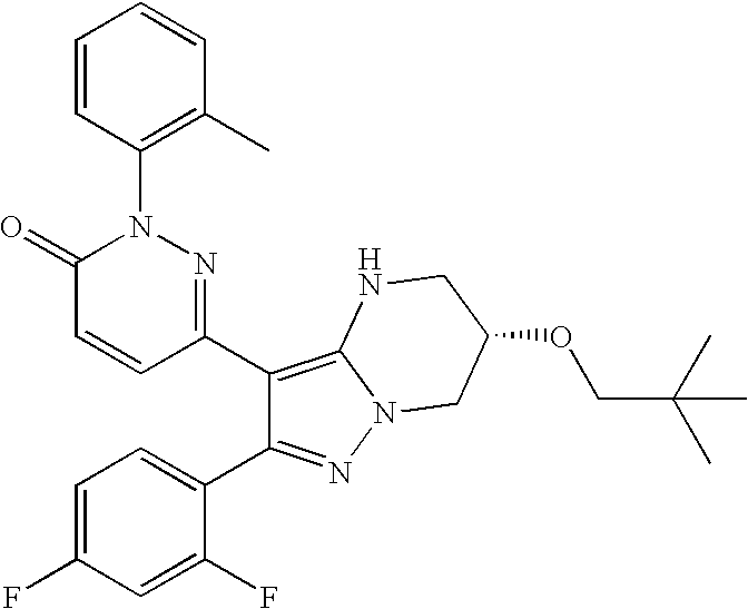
C1(C2=C3N(N=C2C2=CC=C(F)C=C2F)CC(OCC(C)(C)C)CN3)=NN(C2=C(C)C=CC=C2)C(=O)C=C1
